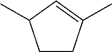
C1CC(C)=CC1C
